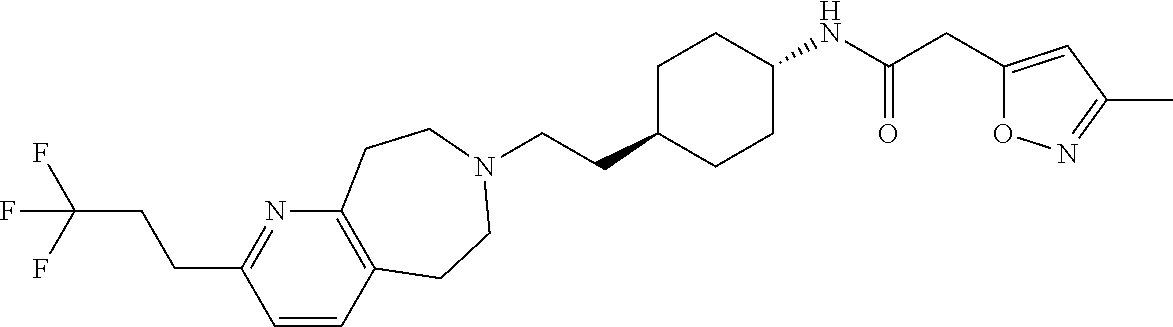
C1=CC2=C(N=C1CCC(F)(F)F)CCN(CCC1CCC(NC(CC3=CC(C)=NO3)=O)CC1)CC2
